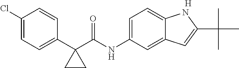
C1(C2(C(NC3=CC=C4C(=C3)C=C(C(C)(C)C)N4)=O)CC2)=CC=C(Cl)C=C1.[H]
